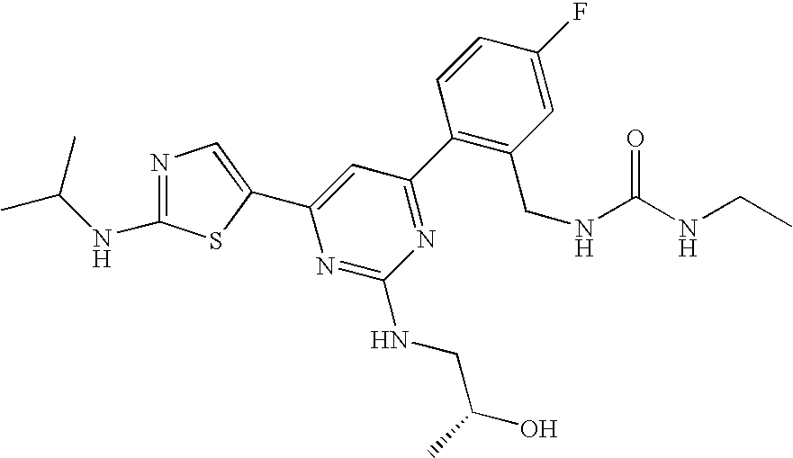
C1(C2=NC(NCC(O)C)=NC(C3=CN=C(NC(C)C)S3)=C2)=C(CNC(NCC)=O)C=C(F)C=C1
